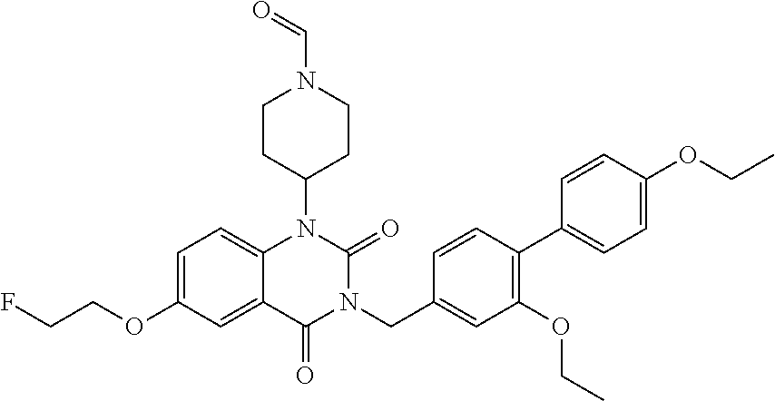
C1=C(OCCF)C=C2C(=C1)N(C1CCN(C=O)CC1)C(=O)N(CC1=CC(OCC)=C(C3=CC=C(OCC)C=C3)C=C1)C2=O
